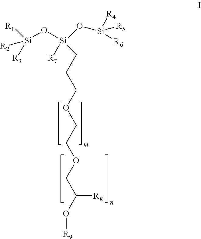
[Si](O[Si](O[Si]([R5])([R4])[R6])([R7])CCCOCCOCC([R8])O[R9])([R2])([R3])[R1]
